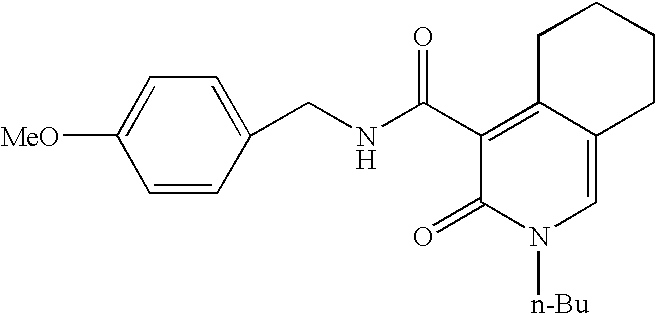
C12=CN([n-Bu])C(=O)C(C(NCC3=CC=C([MeO])C=C3)=O)=C1CCCC2
